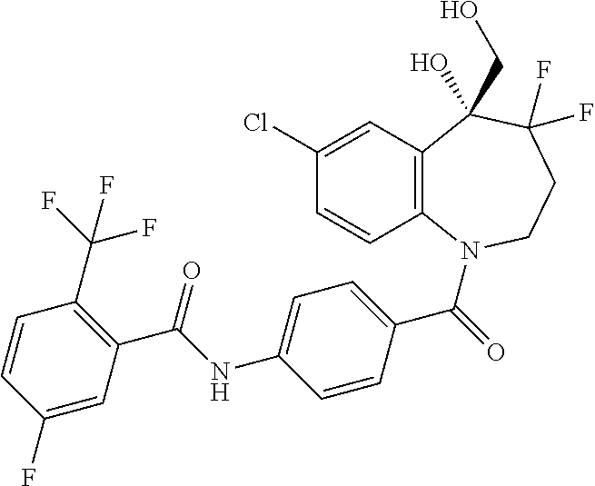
C1(Cl)=CC2=C(C=C1)N(C(=O)C1=CC=C(NC(C3=C(C(F)(F)F)C=CC(F)=C3)=O)C=C1)CCC(F)(F)C2(O)CO
